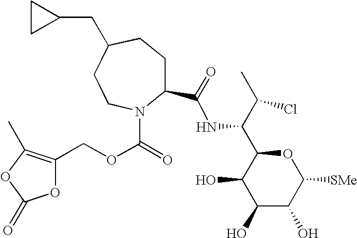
C1(O)C(O)C([SMe])OC(C(C(C)Cl)NC(=O)C2CCC(CC3CC3)CCN2C(=O)OCC2=C(C)OC(=O)O2)C1O
